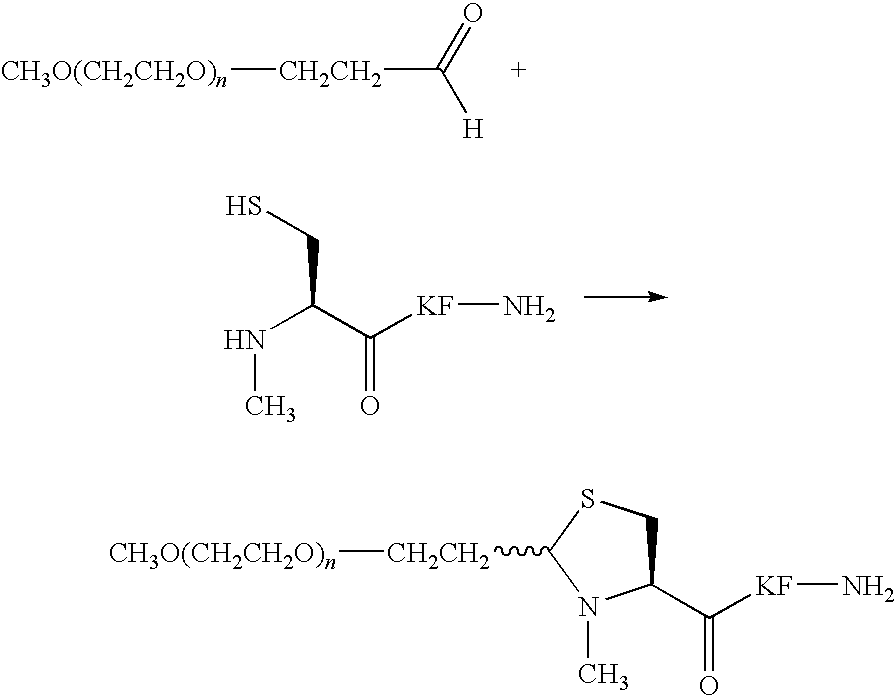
O=C([H])[CH2CH2][CH3O(CH2CH2O)n].N(C)C(CS)C([KF]N)=O.[CH2CH2]([CH3O(CH2CH2O)n])C1SCC(C([KF]N)=O)N1C
